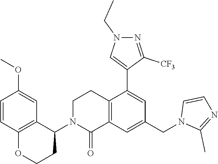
C12=C(C=C(CN3C(C)=NC=C3)C=C1C1=CN(CC)N=C1[CF3])C(=O)N(C1C3=C(OCC1)C=CC(OC)=C3)CC2
